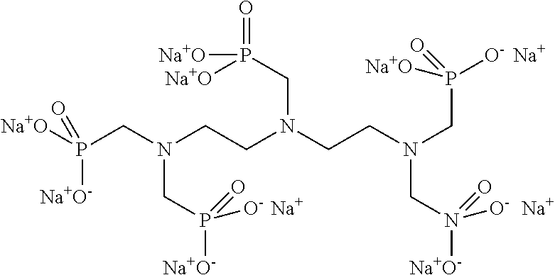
[Na+O]P(CN(CCN(CCN(CP([O-])([Na+O])=O)CN([Na+O-])([O-])=O)CP(=O)([Na+O])[Na+O])CP([Na+O-])([O-])=O)(=O)[Na+O-].[Na].[Na].[Na]
